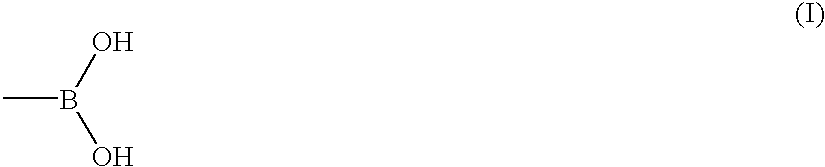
CB(O)O
